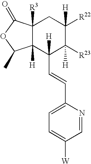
C12([H])C([R3])(C(=O)OC1C)CC([R22])([H])C([R23])([H])C2(C=CC1=CC=C([W])C=N1)[H]
